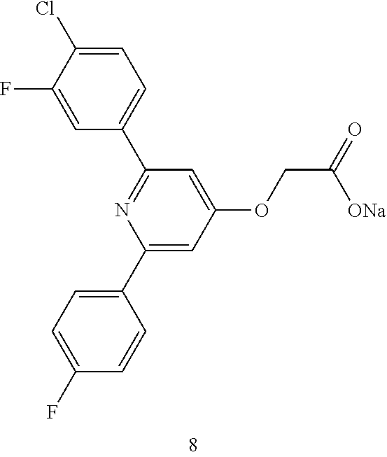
C1(Cl)=CC=C(C2=NC(C3=CC=C(F)C=C3)=CC(OCC([ONa])=O)=C2)C=C1F
